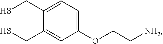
C1(CS)=CC=C(OCC[NH2])C=C1CS
